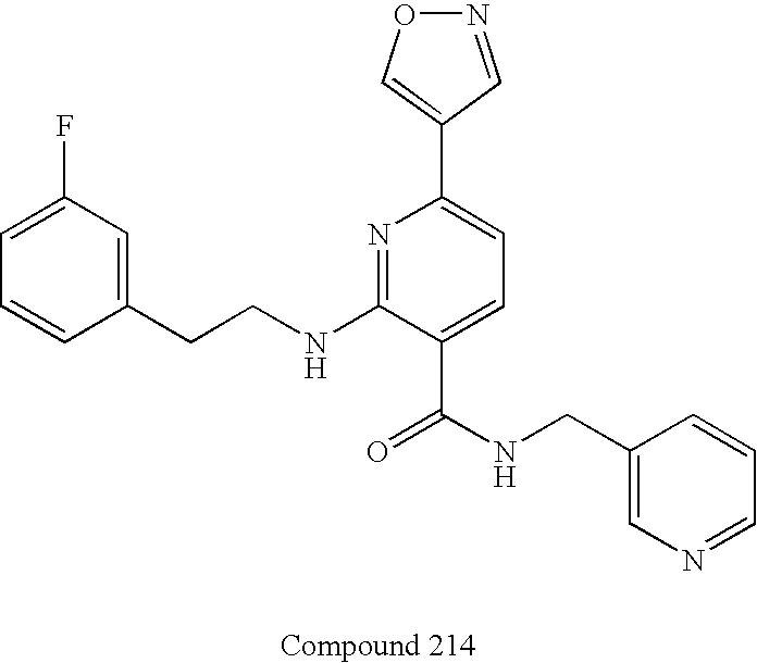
O=C(NCC1=CN=CC=C1)C1=CC=C(C2=CON=C2)N=C1NCCC1=CC(F)=CC=C1
